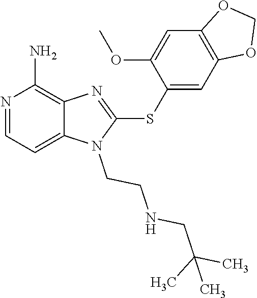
C12=CC=NC(N)=C1N=C(SC1=CC3=C(C=C1OC)OCO3)N2CCNCC(C)(C)C
